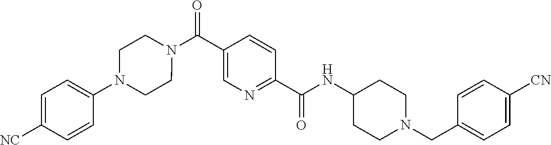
N(C(C1=NC=C(C(=O)N2CCN(C3=CC=C([CN])C=C3)CC2)C=C1)=O)C1CCN(CC2=CC=C([CN])C=C2)CC1
